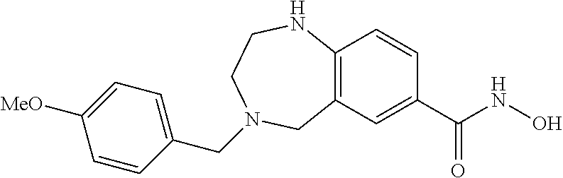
C12=C(C=C(C(NO)=O)C=C1)CN(CC1=CC=C([MeO])C=C1)CCN2
